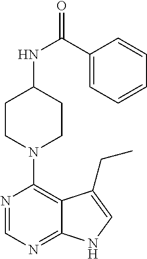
N1=CN=C2C(=C1N1CCC(NC(=O)C3=CC=CC=C3)CC1)C(CC)=CN2
